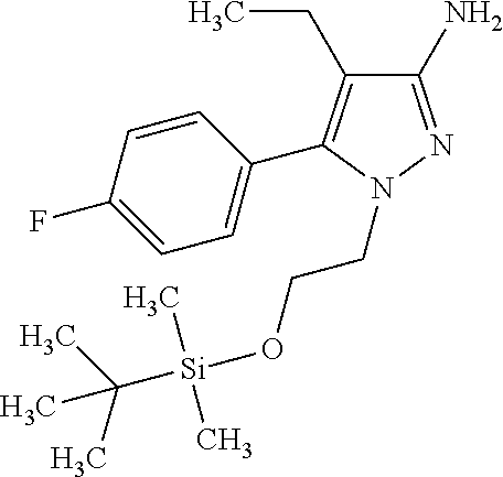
C1(N)=NN(CCO[Si](C(C)(C)C)(C)C)C(C2=CC=C(F)C=C2)=C1CC
